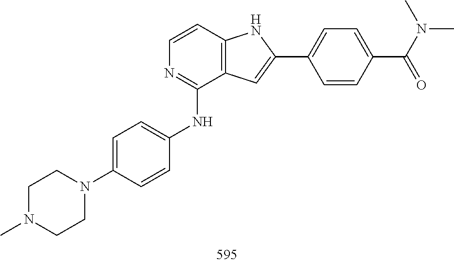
C1CN(C)CCN1C1=CC=C(NC2=NC=CC3=C2C=C(C2=CC=C(C(N(C)C)=O)C=C2)N3)C=C1
